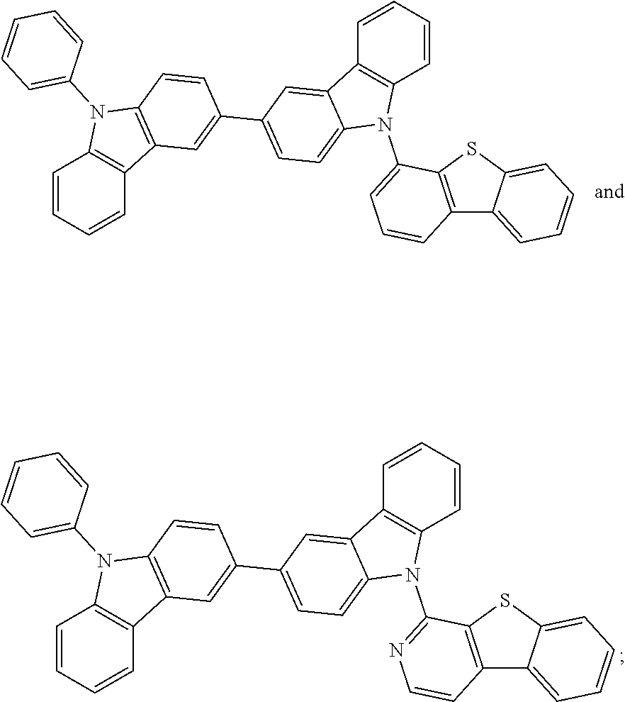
C1=CC=CC2=C1N(C1=CC=CC=C1)C1=C2C=C(C2=CC=C3C(=C2)C2=C(C=CC=C2)N3C2=CC=CC3=C2SC2=CC=CC=C32)C=C1.C1=CC=CC2=C1N(C1=CC=CC=C1)C1=C2C=C(C2=CC=C3C(=C2)C2=C(C=CC=C2)N3C2=NC=CC3=C2SC2=CC=CC=C32)C=C1
